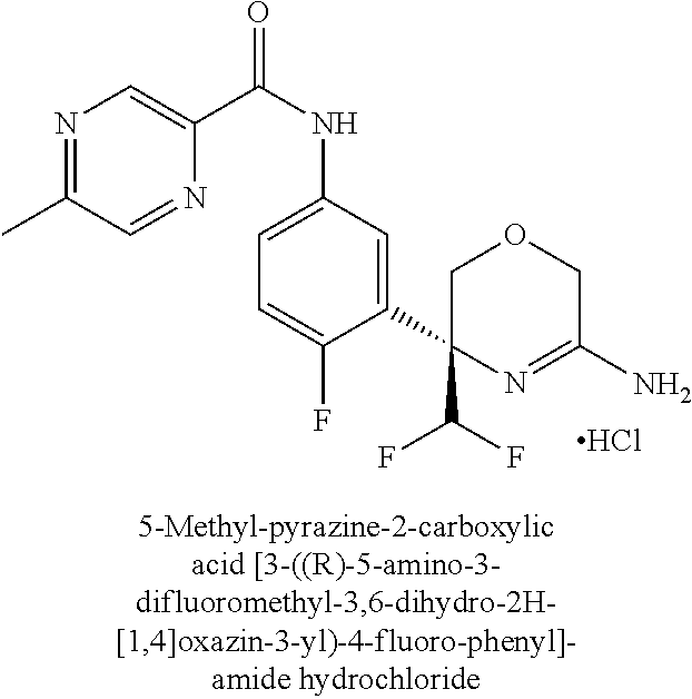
C1(C(F)F)(C2=CC(NC(=O)C3=CN=C(C)C=N3)=CC=C2F)N=C(N)COC1.Cl
